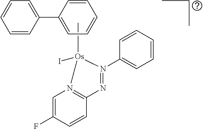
C[Os]1(I)N2=C(C=CC(F)=C2)N=N1C1=CC=CC=C1.C1(C2=CC=CC=C2)=CC=CC=C1
